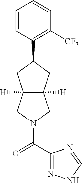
C1=CC(C2CC3([H])C([H])(C2)CN(C(=O)C2=NNC=N2)C3)=C([CF3])C=C1
